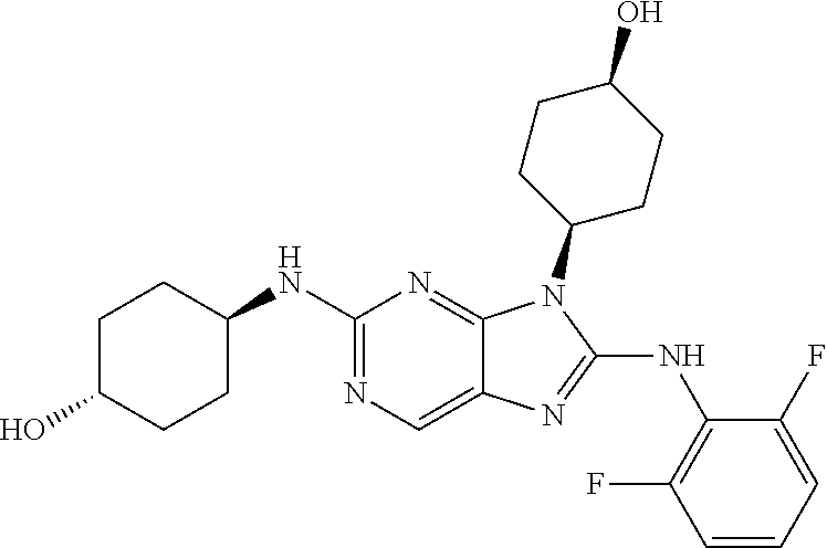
N1=C(NC2CCC(O)CC2)N=C2C(=C1)N=C(NC1=C(F)C=CC=C1F)N2C1CCC(O)CC1
